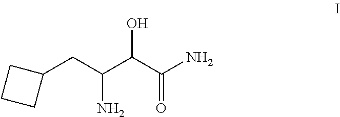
C1(CC(C(C(N)=O)O)N)CCC1
